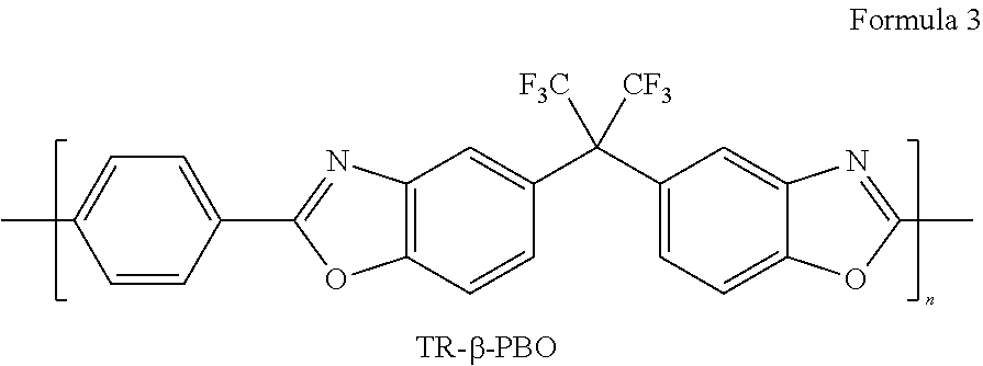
CC1=CC=C(C2=NC3=C(O2)C=CC(C(C2=CC=C4C(=C2)N=C(C)O4)([CF3])[F3C])=C3)C=C1
